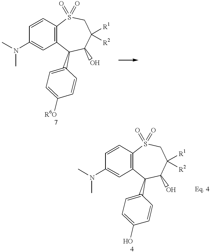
C1=CC2=C(C=C1N(C)C)C(C1=CC=C([R6O])C=C1)C(O)C([R1])([R2])CS2(=O)=O.C1=CC2=C(C=C1N(C)C)C(C1=CC=C(O)C=C1)C(O)C([R1])([R2])CS2(=O)=O
